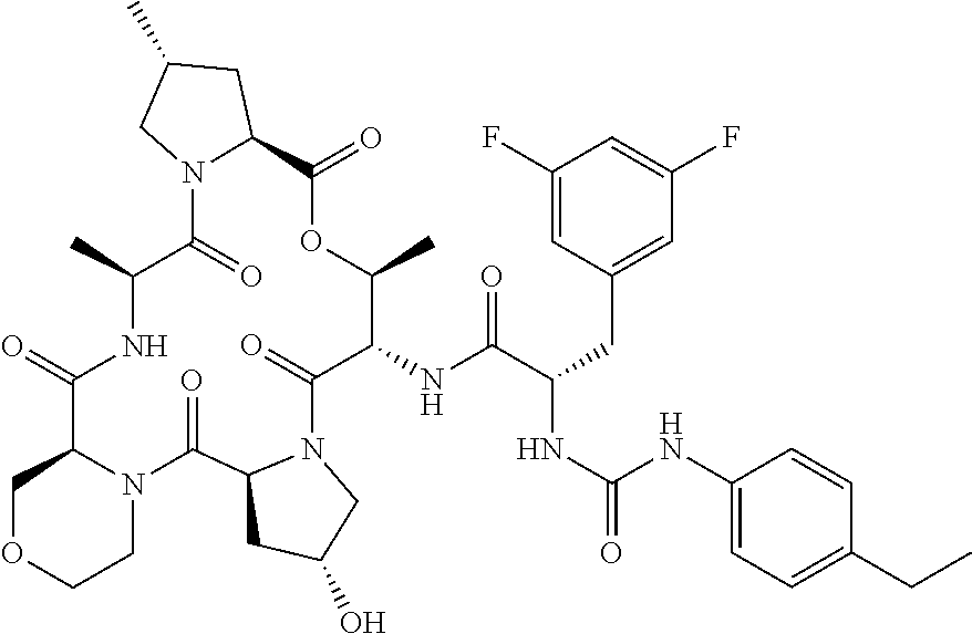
C1(NC(C(CC2=CC(F)=CC(F)=C2)NC(=O)NC2=CC=C(CC)C=C2)=O)C(=O)N2C(C(=O)N3C(C(=O)NC(C)C(=O)N4C(C(=O)OC1C)CC(C)C4)COCC3)CC(O)C2
